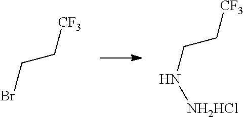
BrCC[CF3].N(CC[CF3])[NH2HCl]
